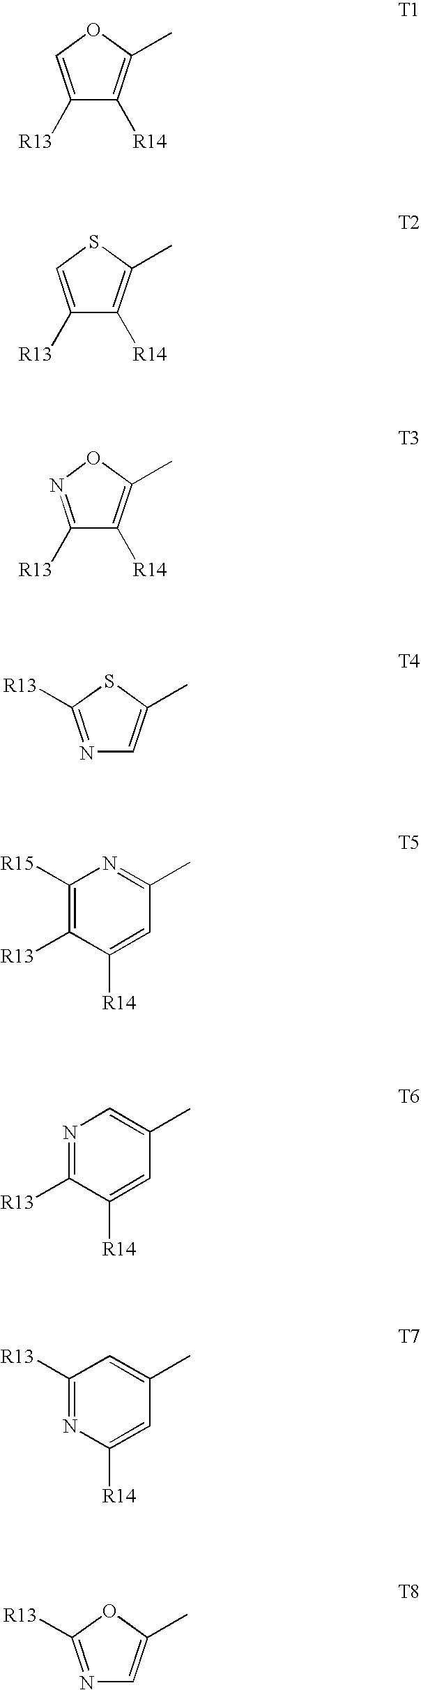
C1([R13])=COC(C)=C1[R14].C1([R13])=CSC(C)=C1[R14].C1([R13])=NOC(C)=C1[R14].N1=C([R13])SC(C)=C1.C1([R15])=C([R13])C([R14])=CC(C)=N1.N1=C([R13])C([R14])=CC(C)=C1.C1([R13])=NC([R14])=CC(C)=C1.N1=C([R13])OC(C)=C1
